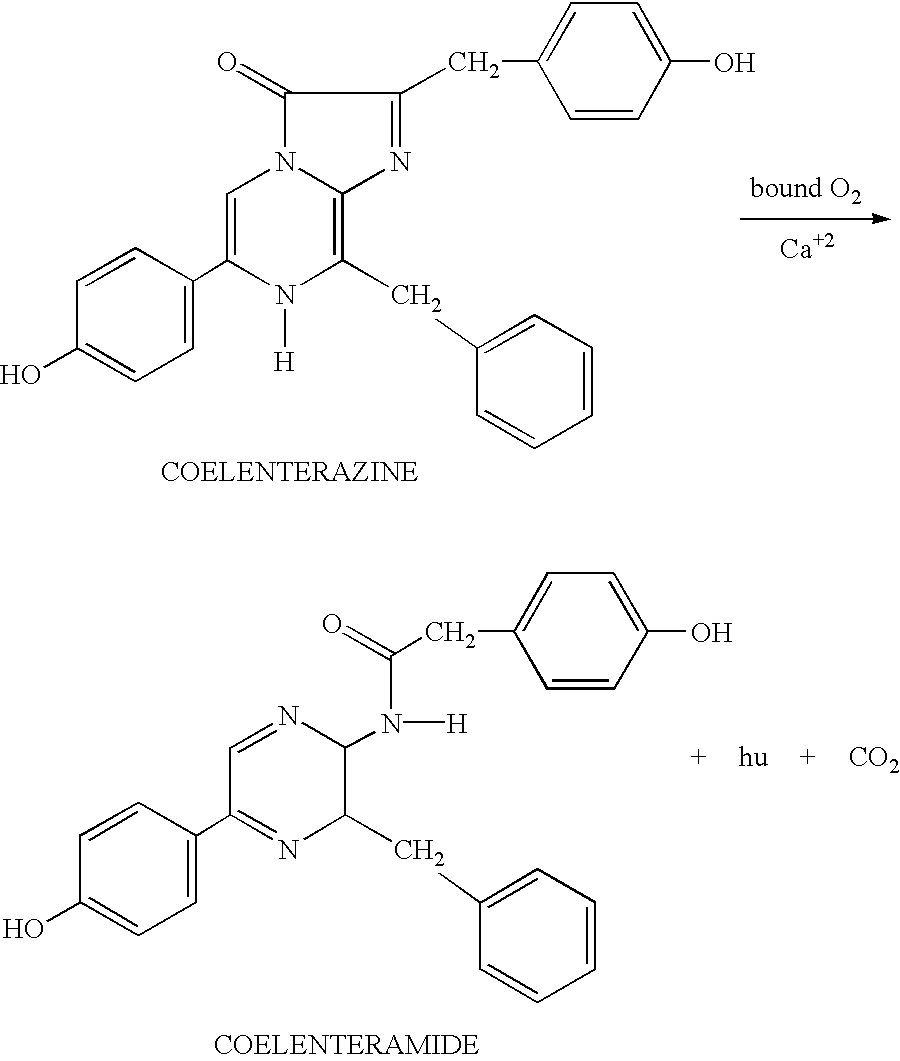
C1=C(C2=CN3C(=C(CC4=CC=CC=C4)N2[H])N=C(CC2=CC=C(O)C=C2)C3=O)C=CC(O)=C1.[Ca].C1=C(C2=NC(CC3=CC=CC=C3)C(N(C(CC3=CC=C(O)C=C3)=O)[H])N=C2)C=CC(O)=C1.[CO2]
